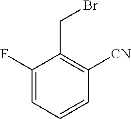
C1(F)=CC=CC([CN])=C1CBr
